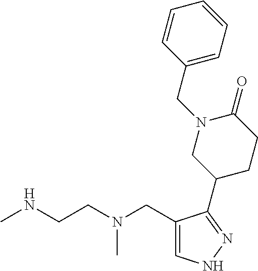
CNCCN(CC1=CNN=C1C1CCC(=O)N(CC2=CC=CC=C2)C1)C
